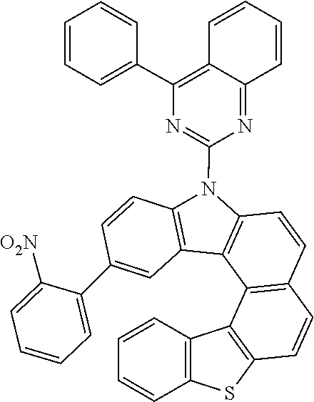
C1=CC2=C(C=C1)SC1=C2C2=C(C=CC3=C2C2=C(C=CC(C4=CC=CC=C4[O2N])=C2)N3C2=NC(C3=CC=CC=C3)=C3C(=N2)C=CC=C3)C=C1
